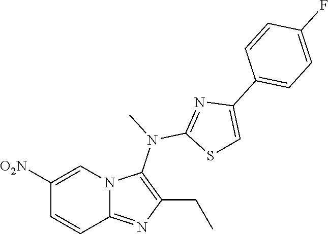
[O2N]C1=CN2C(=NC(CC)=C2N(C)C2=NC(C3=CC=C(F)C=C3)=CS2)C=C1
